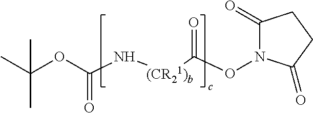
N([(CR21)b]C(=O)ON1C(=O)CCC1=O)C(OC(C)(C)C)=O
